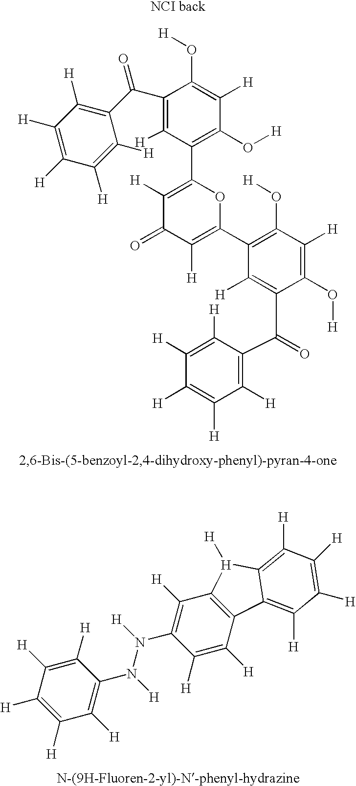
C1([H])=C([H])C([H])=C([H])C(N([H])N([H])C2=C([H])C3=C(C([H])=C2[H])C2=C([H])C([H])=C([H])C([H])=C2[H]3[H])=C1[H].C1([H])=C([H])C([H])=C(C(=O)C2=C([H])C(C3=C([H])C(=O)C([H])=C(C4=C(O[H])C([H])=C(O[H])C(C(=O)C5=C([H])C([H])=C([H])C([H])=C5[H])=C4[H])O3)=C(O[H])C([H])=C2O[H])C([H])=C1[H]
